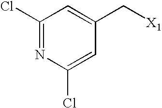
C1(Cl)=NC(Cl)=CC(C[X1])=C1
